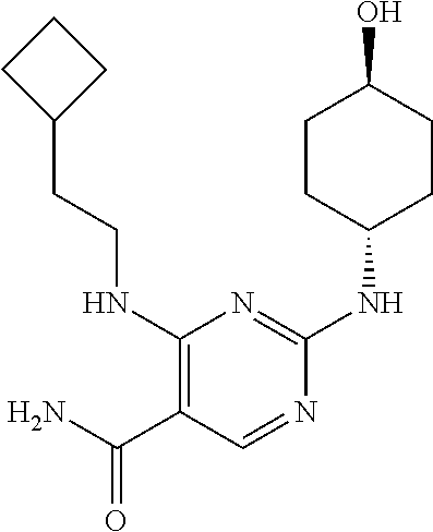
C1CC(NC2=NC(NCCC3CCC3)=C(C(N)=O)C=N2)CCC1O
